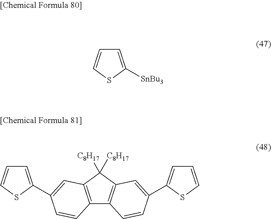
C1=C([SnBu3])SC=C1.C12=C(C([C8H17])([C8H17])C3=C1C=CC(C1=CC=CS1)=C3)C=C(C1=CC=CS1)C=C2
